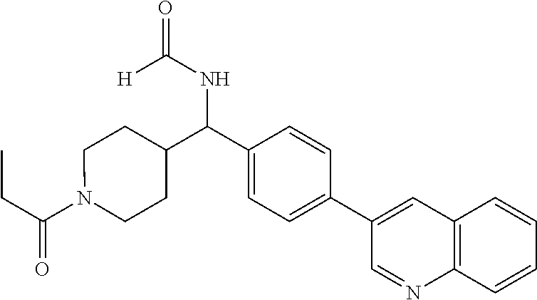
C(=O)(CC)N1CCC(C(C2=CC=C(C3=CC4=C(N=C3)C=CC=C4)C=C2)NC(=O)[H])CC1
